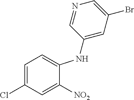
C1(NC2=CC(Br)=CN=C2)=CC=C(Cl)C=C1[NO2]
